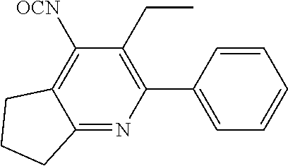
C1CCC2=NC(C3=CC=CC=C3)=C(CC)C([OCN])=C12
